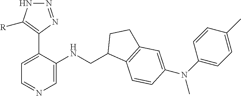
C1=C(C2=C([R])NN=N2)C(NCC2C3=C(CC2)C=C(N(C2=CC=C(C)C=C2)C)C=C3)=CN=C1
